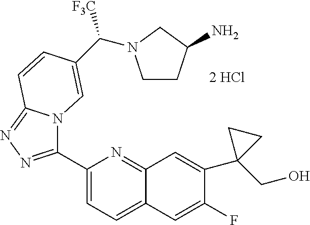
C1(C2=NN=C3N2C=C(C([F3C])N2CCC(N)C2)C=C3)=CC=C2C(=N1)C=C(C1(CO)CC1)C(F)=C2
